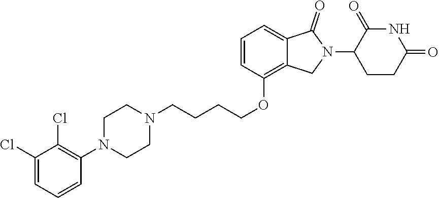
C(CCOC1=C2C(=CC=C1)C(=O)N(C1CCC(=O)NC1=O)C2)CN1CCN(C2=C(Cl)C(Cl)=CC=C2)CC1
